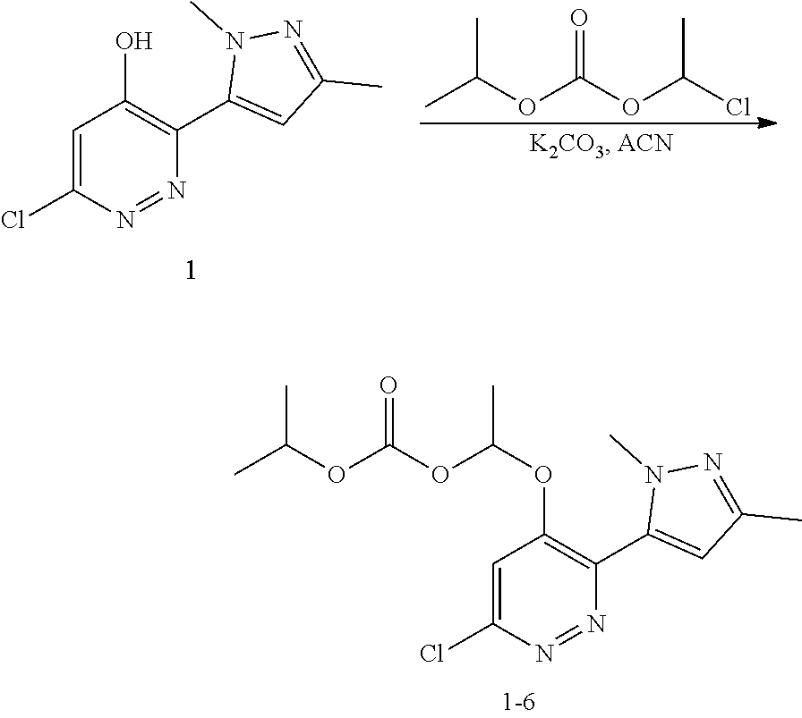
N1=NC(C2=CC(C)=NN2C)=C(OC(C)OC(=O)OC(C)C)C=C1Cl.C1=C(Cl)N=NC(C2=CC(C)=NN2C)=C1O.CC(OC(=O)OC(C)C)Cl
